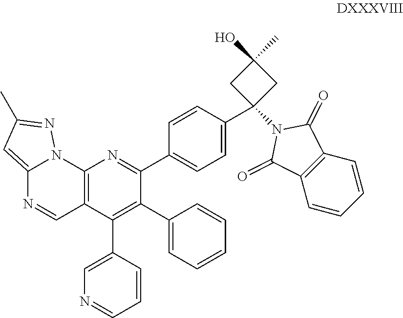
C12=CC(C)=NN1C1=C(C=N2)C(C2=CN=CC=C2)=C(C2=CC=CC=C2)C(C2=CC=C(C3(N4C(=O)C5=C(C4=O)C=CC=C5)CC(O)(C)C3)C=C2)=N1
